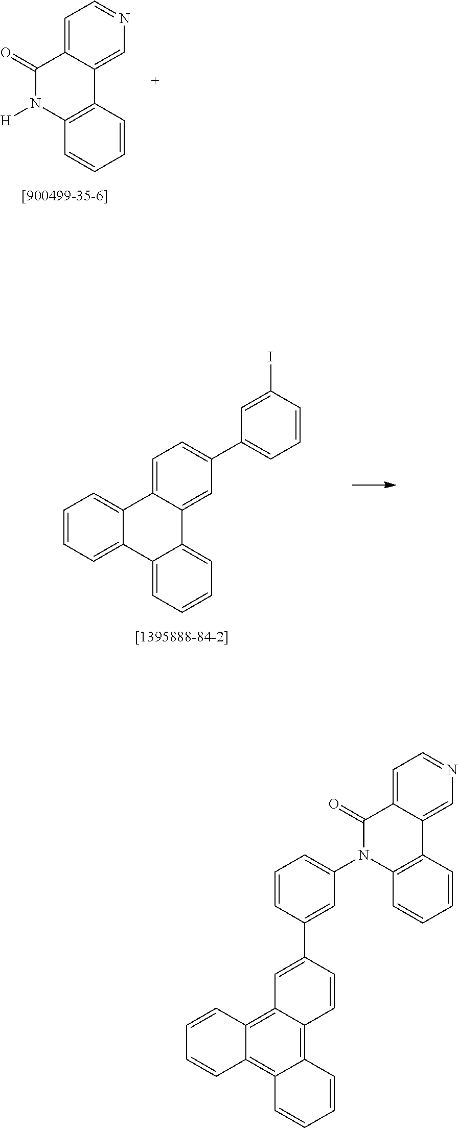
C1=C2C(=CN=C1)C1=C(N([H])C2=O)C=CC=C1.C1=C2C(=CC(C3=CC=CC(I)=C3)=C1)C1=CC=CC=C1C1=CC=CC=C21.C1=C(C2=CC(N3C4=C(C5=CN=CC=C5C3=O)C=CC=C4)=CC=C2)C=CC2=C3C(=C4C(=C12)C=CC=C4)C=CC=C3
